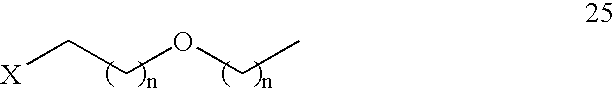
[X]CCOCC
